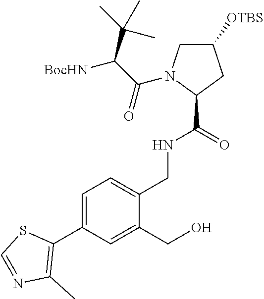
C1=C(C2=C(C)N=CS2)C=C(CO)C(CNC(C2CC([OTBS])CN2C(C([BocHN])C(C)(C)C)=O)=O)=C1
